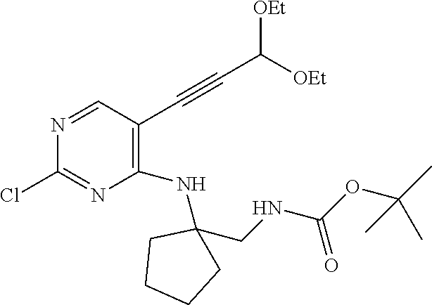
C1(NC2(CNC(OC(C)(C)C)=O)CCCC2)=C(C#CC([OEt])[OEt])C=NC(Cl)=N1
